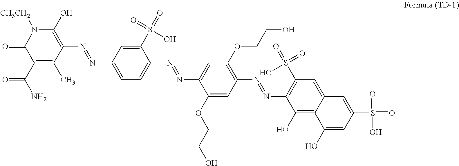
C1(C(N)=O)=C(C)C(N=NC2=CC=C(N=NC3=CC(OCCO)=C(N=NC4=C(S(=O)(=O)O)C=C5C(=C4O)C(O)=CC(S(=O)(=O)O)=C5)C=C3OCCO)C(S(=O)(=O)O)=C2)=C(O)N([CH3CH2])C1=O
